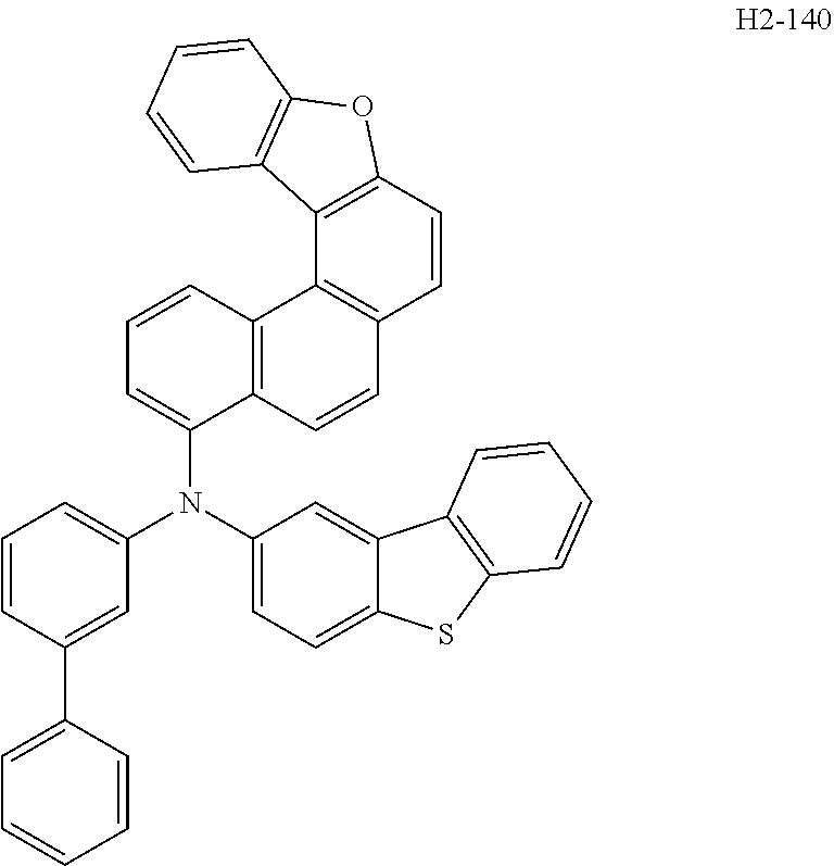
C1(N(C2=CC=CC(C3=CC=CC=C3)=C2)C2=CC=CC3=C2C=CC2=C3C3=C(C=C2)OC2=C3C=CC=C2)=CC=C2C(=C1)C1=C(S2)C=CC=C1
